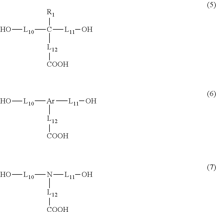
C([L11]O)([R1])([L12][COOH])[L10]O.[Ar]([L12][COOH])([L11]O)[L10]O.N([L11]O)([L12][COOH])[L10]O
